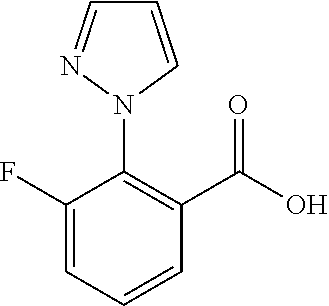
C1(F)=CC=CC(C(O)=O)=C1N1C=CC=N1
